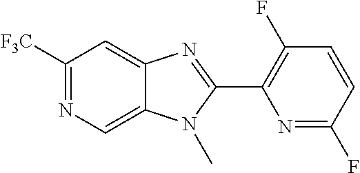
C1([F3C])=NC=C2C(=C1)N=C(C1=C(F)C=CC(F)=N1)N2C
